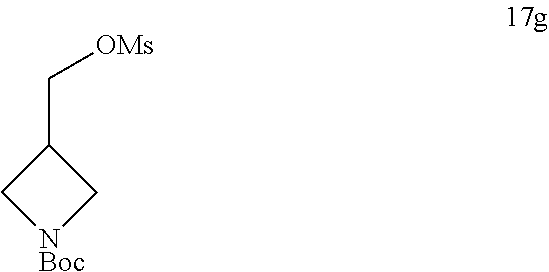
C(C1C[NBoc]C1)[OMs]
